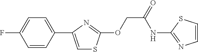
C1=CC(C2=CSC(OCC(=O)NC3=NC=CS3)=N2)=CC=C1F
